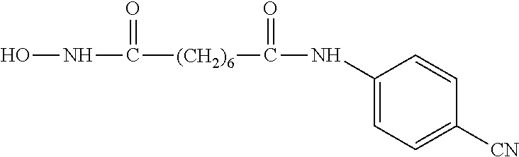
ONC([(CH2)6]C(NC1=CC=C([CN])C=C1)=O)=O
